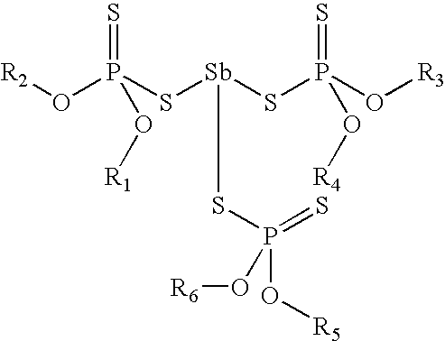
[R2]OP(S[Sb](SP(O[R3])(=S)O[R4])CSP(=S)(O[R5])O[R6])(=S)O[R1]
